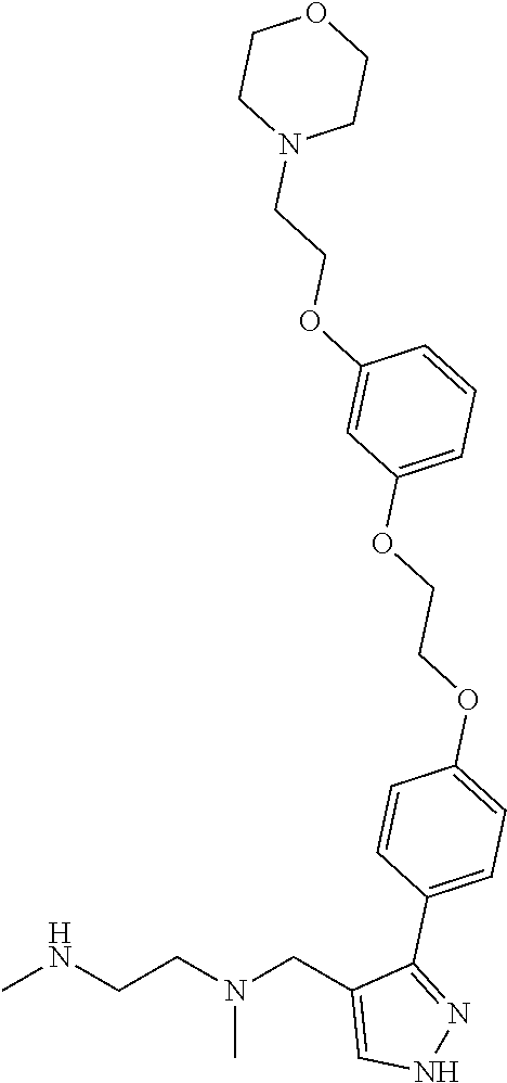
CNCCN(CC1=CNN=C1C1=CC=C(OCCOC2=CC=CC(OCCN3CCOCC3)=C2)C=C1)C
